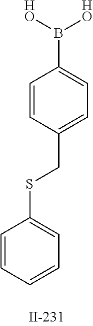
C1=CC=CC=C1SCC1=CC=C(B([HO])[HO])C=C1
